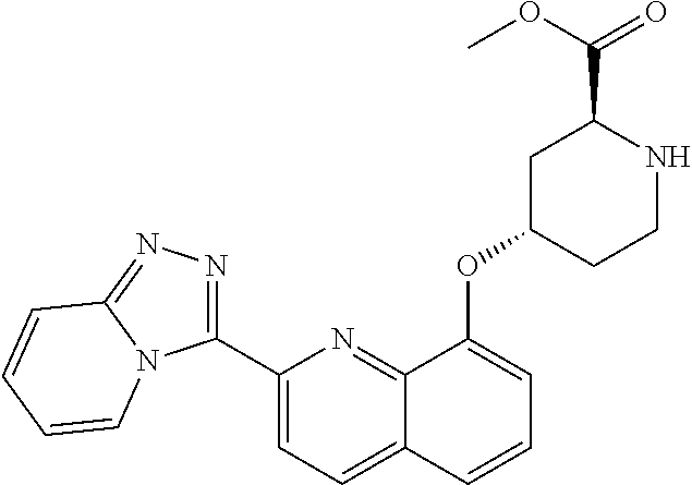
C1(C2=NN=C3N2C=CC=C3)=CC=C2C(=N1)C(OC1CC(C(OC)=O)NCC1)=CC=C2
